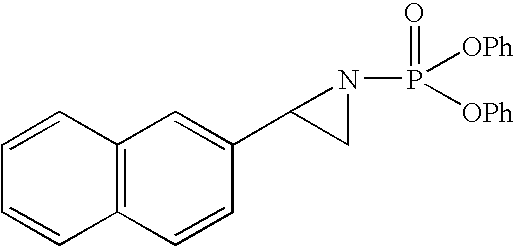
C12=C(C=CC(C3CN3P([OPh])([OPh])=O)=C1)C=CC=C2
